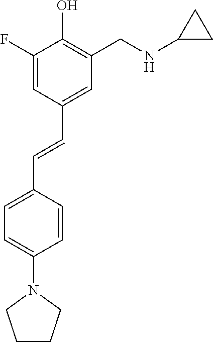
C1=C(F)C(O)=C(CNC2CC2)C=C1C=CC1=CC=C(N2CCCC2)C=C1
